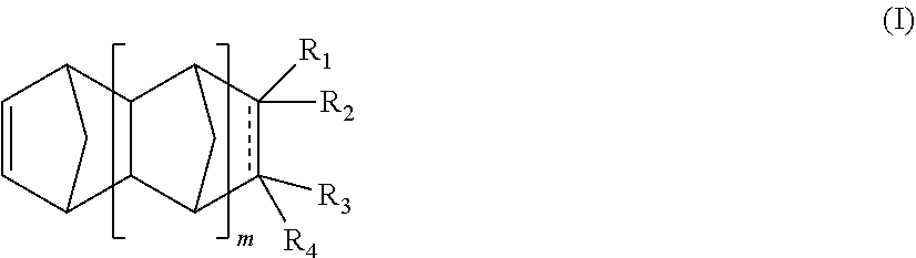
C1=CC2CC1C1C3c([R4])([R3])c([R2])([R1])C(C21)C3
